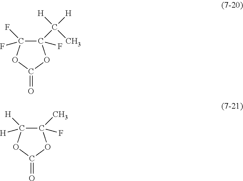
C1(F)(C(C)([H])[H])C(F)(F)OC(=O)O1.C1(F)(C)C([H])([H])OC(=O)O1
